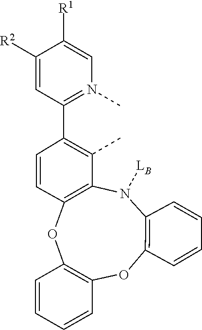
[LB]N1C2=C(OC3=C(OC4=C1C(C)=C(C1=N(C)C=C([R1])C([R2])=C1)C=C4)C=CC=C3)C=CC=C2
